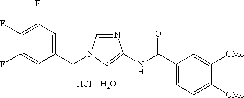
C1(CN2C=NC(NC(C3=CC=C([OMe])C([OMe])=C3)=O)=C2)=CC(F)=C(F)C(F)=C1.Cl.O
